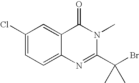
C1(Cl)=CC=C2C(=C1)C(=O)N(C)C(C(Br)(C)C)=N2
